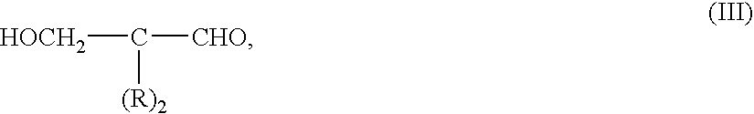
C([CHO])([HOCH2])[(R)2]
